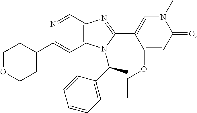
C1(C2CCOCC2)=CC2=C(C=N1)N=C(C1=CN(C)C(=O)C=C1OCC)N2C(C1=CC=CC=C1)C
